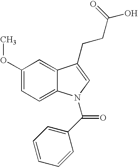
C1(OC)=CC=C2C(=C1)C(CCC(O)=O)=CN2C(C1=CC=CC=C1)=O
